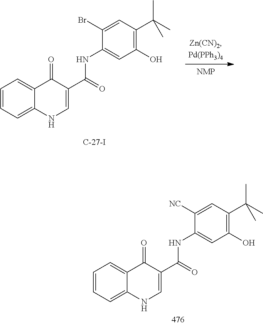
C1=CC=C2C(=C1)C(=O)C(C(NC1=CC(O)=C(C(C)(C)C)C=C1Br)=O)=CN2.[NMP].C1=CC=C2C(=C1)C(=O)C(C(NC1=CC(O)=C(C(C)(C)C)C=C1[NC])=O)=CN2
